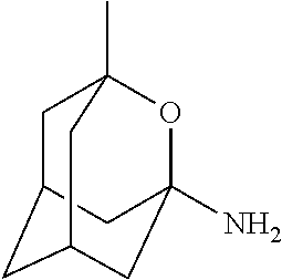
C1C2CC3(N)OC1(C)CC(C3)C2
